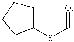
C1CCCC1SC=O
